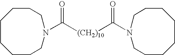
C([(CH2)10]C(=O)N1CCCCCCCC1)(=O)N1CCCCCCCC1
